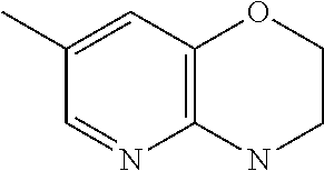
C12=C(C=C(C)C=N1)OCCN2
